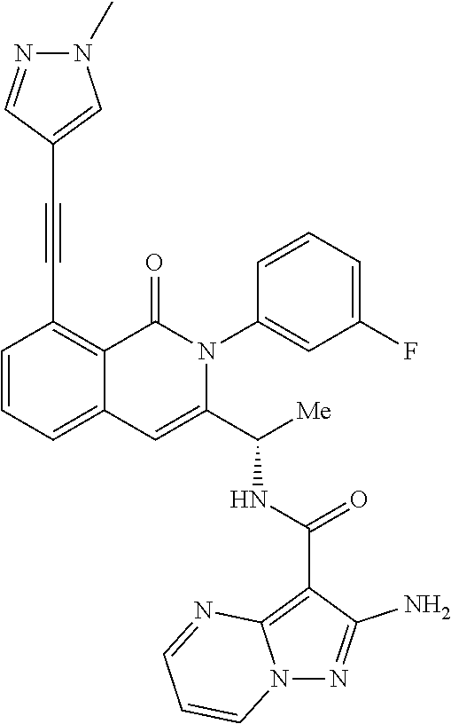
C1=CC=C2C(=C1C#CC1=CN(C)N=C1)C(=O)N(C1=CC(F)=CC=C1)C(C([Me])NC(C1=C3N(N=C1N)C=CC=N3)=O)=C2
